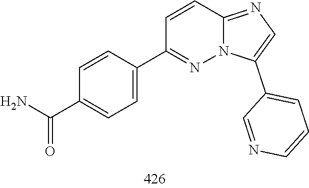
N1=C(C2=CC=C(C(=O)N)C=C2)C=CC2=NC=C(C3=CC=CN=C3)N12
